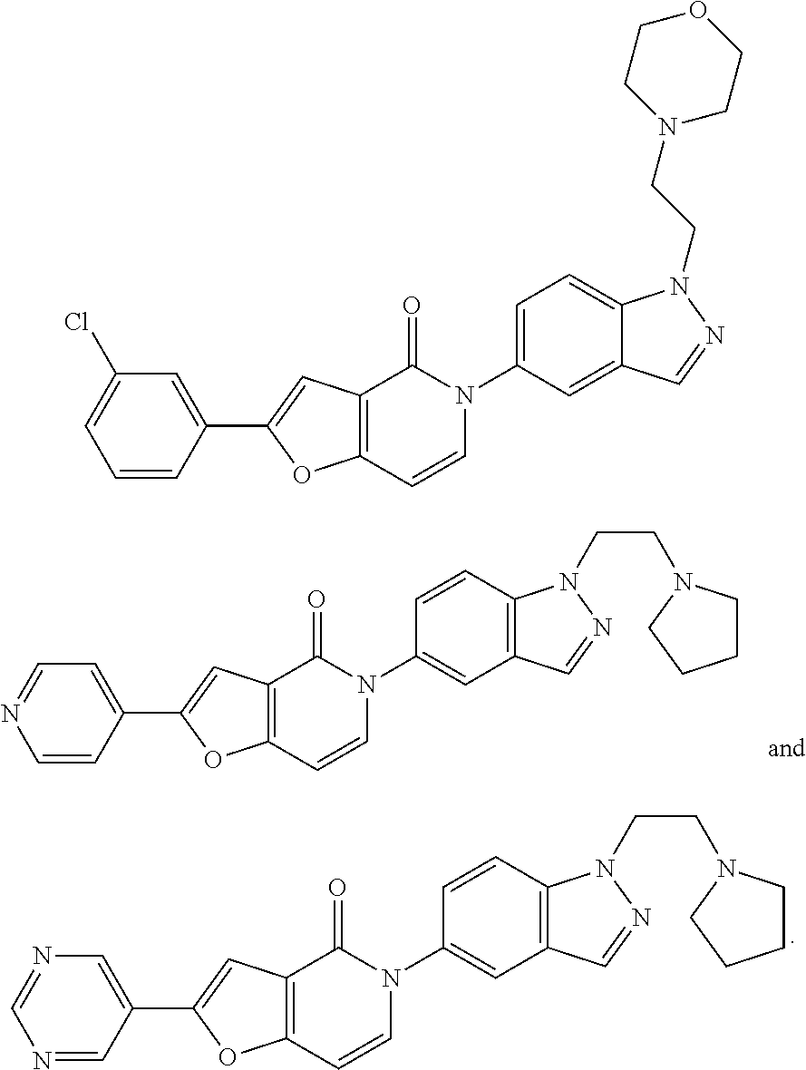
C1=NC=CC(C2=CC3=C(O2)C=CN(C2=CC4=C(C=C2)N(CCN2CCCC2)N=C4)C3=O)=C1.N1=CN=CC(C2=CC3=C(O2)C=CN(C2=CC4=C(C=C2)N(CCN2CCCC2)N=C4)C3=O)=C1.C1(Cl)=CC=CC(C2=CC3=C(O2)C=CN(C2=CC=C4C(=C2)C=NN4CCN2CCOCC2)C3=O)=C1
